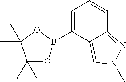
C1(C)(C)OB(C2=CC=CC3=NN(C)C=C23)OC1(C)C
